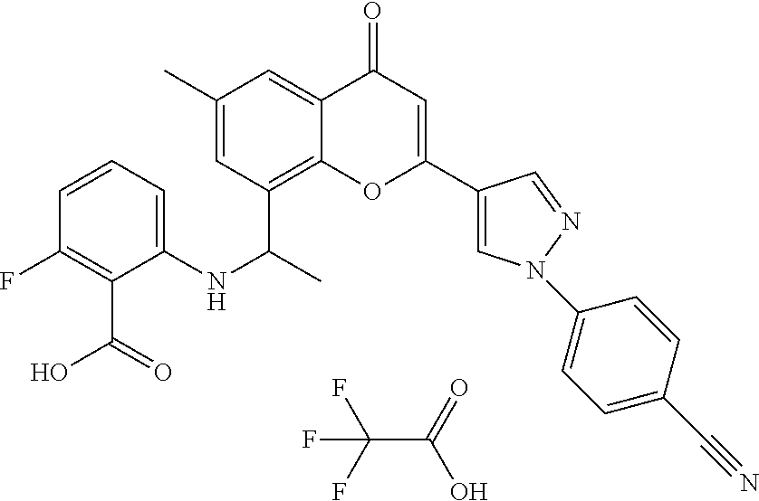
FC(F)(F)C(=O)O.C12=C(C(C)NC3=CC=CC(F)=C3C(O)=O)C=C(C)C=C1C(=O)C=C(C1=CN(C3=CC=C(C#N)C=C3)N=C1)O2
